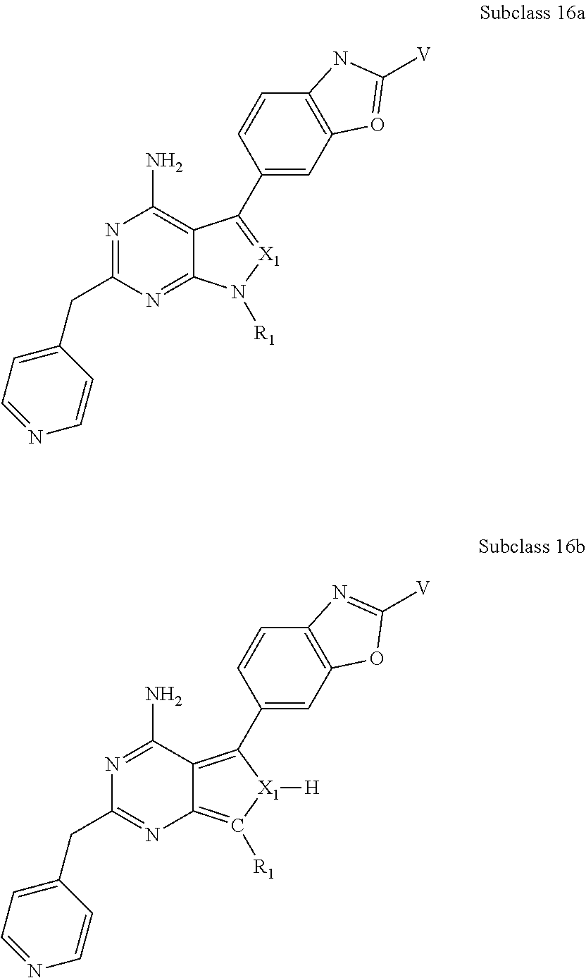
N1=C(CC2=CC=NC=C2)N=C2C(=C1N)C(C1=CC3=C(C=C1)NC([V])=O3)=[X1]N2[R1].N1=C(N)C2=C(C3=CC4=C(C=C3)N=C([V])O4)[X1]([H])C([R1])=C2N=C1CC1=CC=NC=C1
